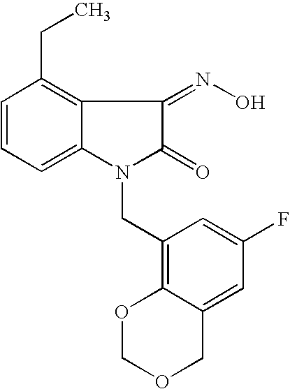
C1=CC=C2C(=C1CC)C(=NO)C(=O)N2CC1=C2C(=CC(F)=C1)COCO2
